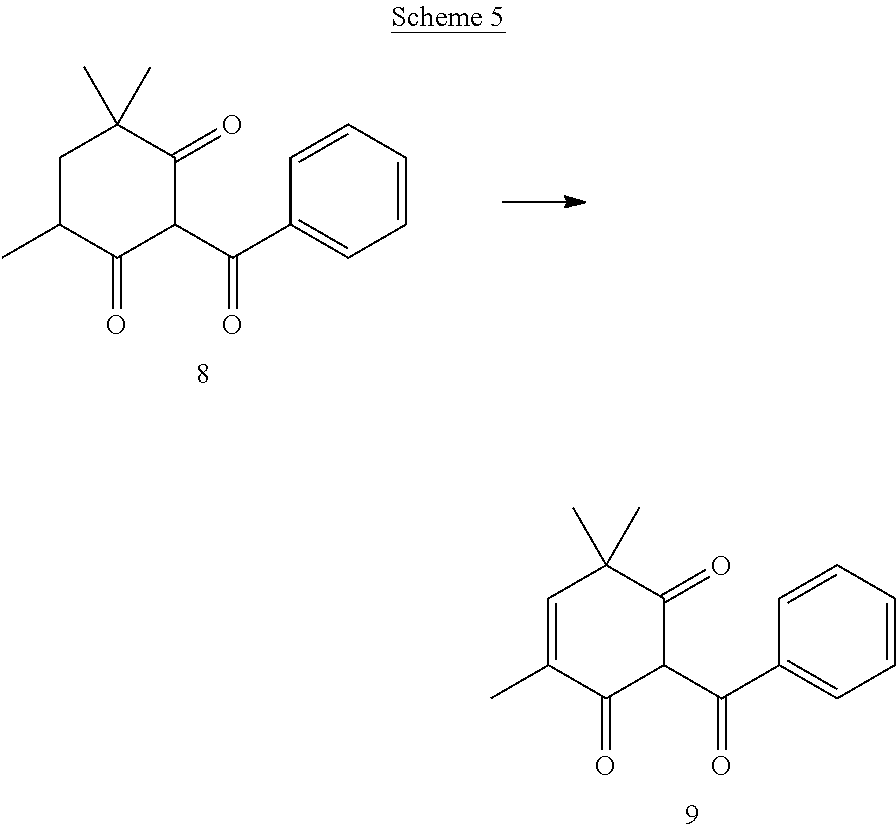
C1=C(C)C(=O)C(C(C2=CC=CC=C2)=O)C(=O)C1(C)C.C1C(C)C(=O)C(C(C2=CC=CC=C2)=O)C(=O)C1(C)C
